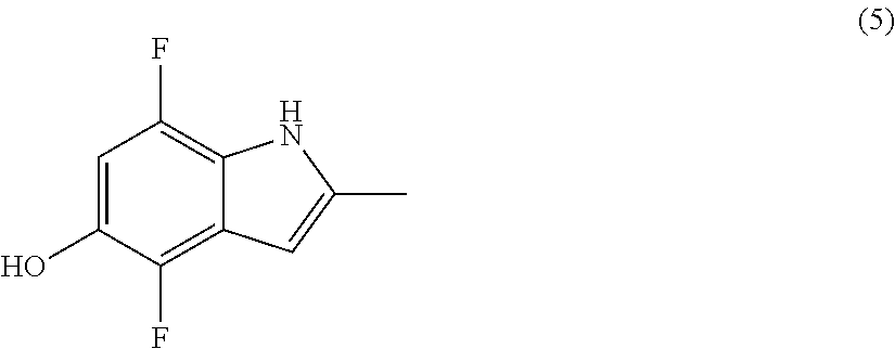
C1=C(O)C(F)=C2C(=C1F)NC(C)=C2
